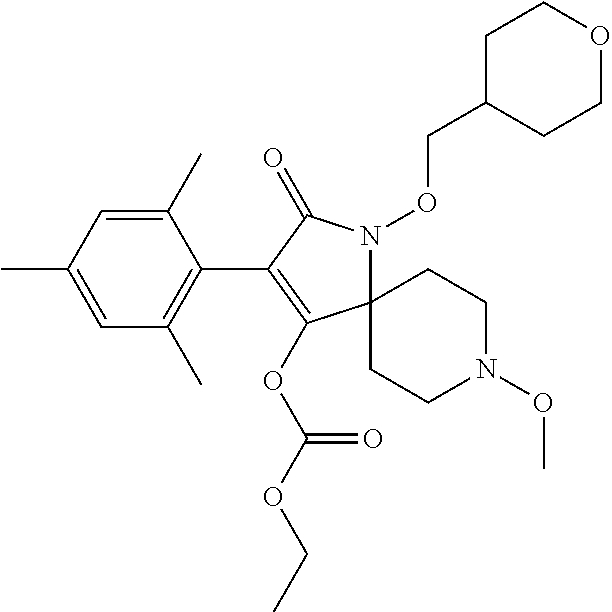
C12(N(OCC3CCOCC3)C(=O)C(C3=C(C)C=C(C)C=C3C)=C1OC(OCC)=O)CCN(OC)CC2
